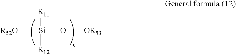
[R52O][Si]([R11])([R12])O[OR53]
